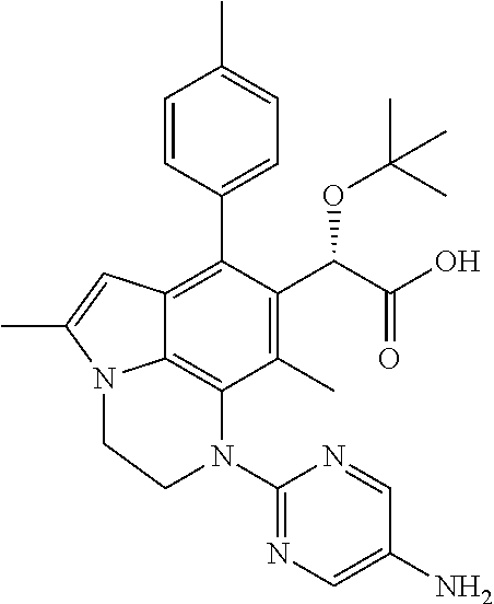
C1(C)=C(C(C(O)=O)OC(C)(C)C)C(C2=CC=C(C)C=C2)=C2C3=C1N(C1=NC=C(N)C=N1)CCN3C(C)=C2
